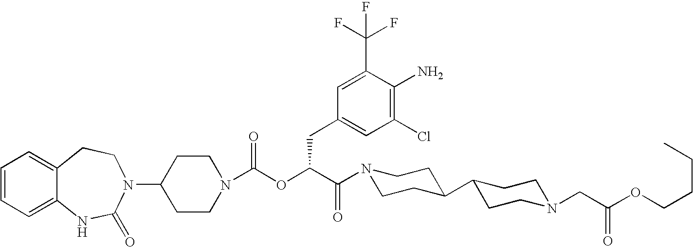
C1(N2C(=O)NC3=CC=CC=C3CC2)CCN(C(OC(C(=O)N2CCC(C3CCN(CC(OCCCC)=O)CC3)CC2)CC2=CC(Cl)=C(N)C(C(F)(F)F)=C2)=O)CC1
